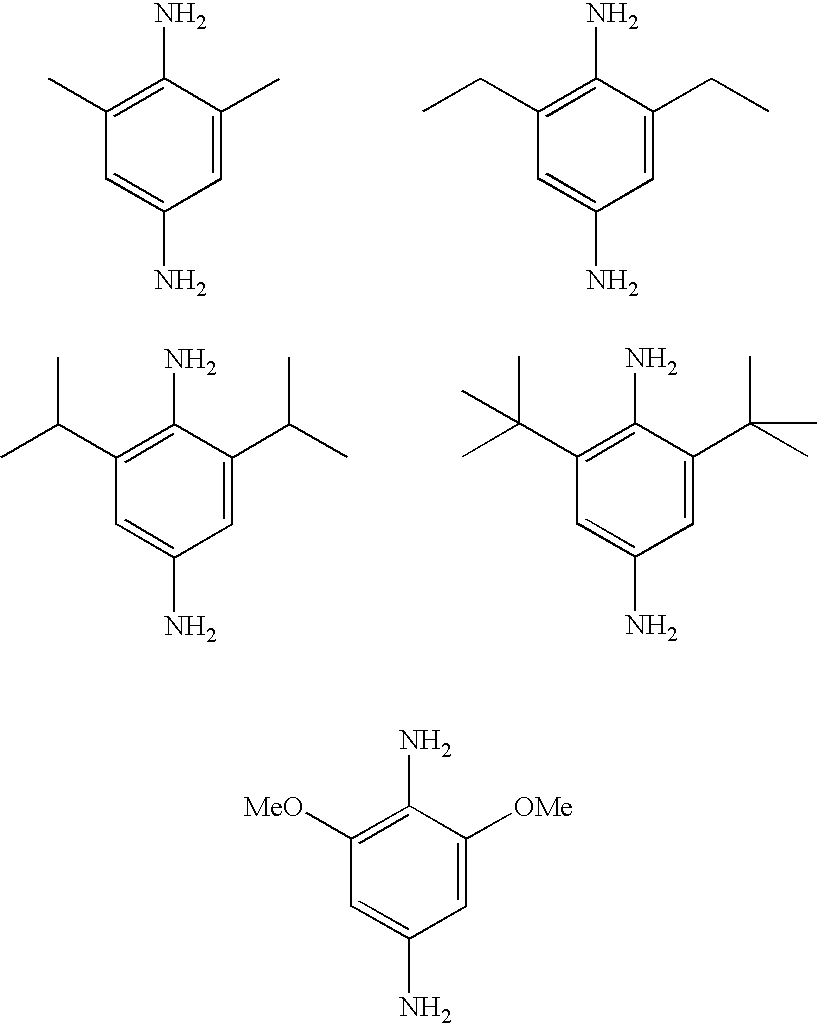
C1(C)=C(N)C(C)=CC(N)=C1.C1(CC)=C(N)C(CC)=CC(N)=C1.C1(C(C)C)=C(N)C(C(C)C)=CC(N)=C1.C1(C(C)(C)C)=C(N)C(C(C)(C)C)=CC(N)=C1.C1([MeO])=C(N)C([OMe])=CC(N)=C1
